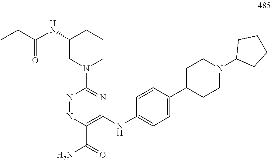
C1(N2CCCC(NC(CC)=O)C2)=NC(NC2=CC=C(C3CCN(C4CCCC4)CC3)C=C2)=C(C(N)=O)N=N1
